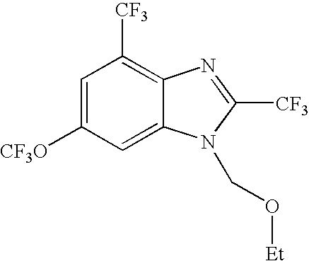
C1=C([CF3O])C=C2C(=C1[CF3])N=C([CF3])N2CO[Et]
